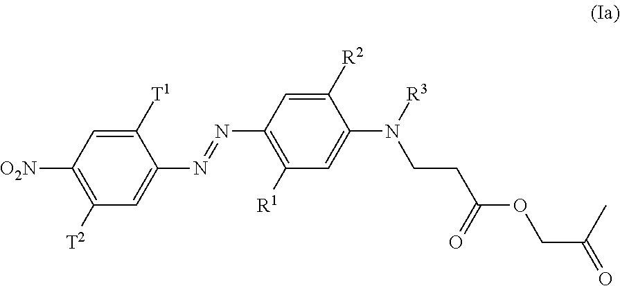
C1([T2])=C([O2N])C=C([T1])C(N=NC2=C([R1])C=C(N([R3])CCC(OCC(=O)C)=O)C([R2])=C2)=C1
